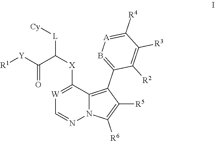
C12=C(C3=B[A]=C([R4])C([R3])=C3[R2])C([R5])=C([R6])N1N=C[W]=C2[X]C([L][Cy])C([Y][R1])=O
